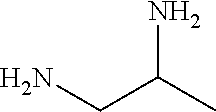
NCC(C)N
